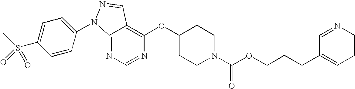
C12=NC=NC(OC3CCN(C(OCCCC4=CC=CN=C4)=O)CC3)=C1C=NN2C1=CC=C(S(C)(=O)=O)C=C1
